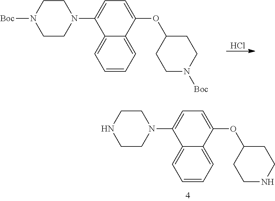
C1=CC=C2C(=C1)C(N1CCN([Boc])CC1)=CC=C2OC1CCN([Boc])CC1.Cl.C1=CC=C2C(=C1)C(N1CCNCC1)=CC=C2OC1CCNCC1
